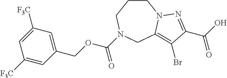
C1CCN(C(OCC2=CC([F3C])=CC([F3C])=C2)=O)CC2=C(Br)C(C(O)=O)=NN12
